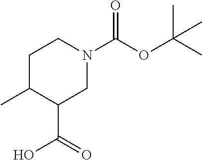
C1C(C)C(C(=O)O)CN(C(OC(C)(C)C)=O)C1
